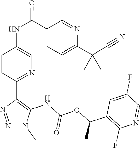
N1=NC(C2=NC=C(NC(C3=CC=C(C4(C#N)CC4)N=C3)=O)C=C2)=C(NC(OC(C2=C(F)N=CC(F)=C2)C)=O)N1C
